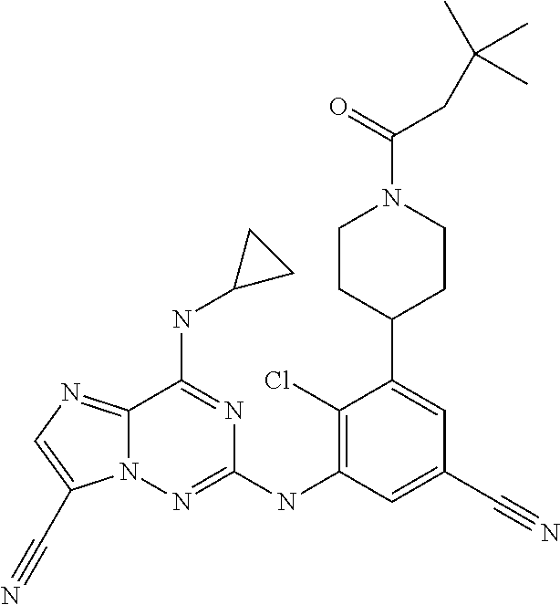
N12C(=NC=C1C#N)C(NC1CC1)=NC(NC1=C(Cl)C(C3CCN(C(=O)CC(C)(C)C)CC3)=CC(C#N)=C1)=N2
